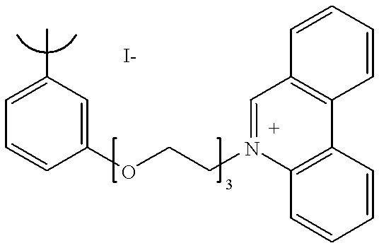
C1=C(C)C=C(OCCN2=CC3=C(C4=C2C=CC=C4)C=CC=C3)C=C1
